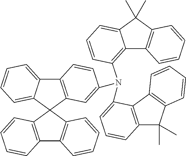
C12=C(C3(C4=CC=CC=C14)C1=C(C4=C3C=CC=C4)C=CC=C1)C=C(N(C1=C3C4=C(C(C)(C)C3=CC=C1)C=CC=C4)C1=CC=CC3=C1C1=C(C3(C)C)C=CC=C1)C=C2
